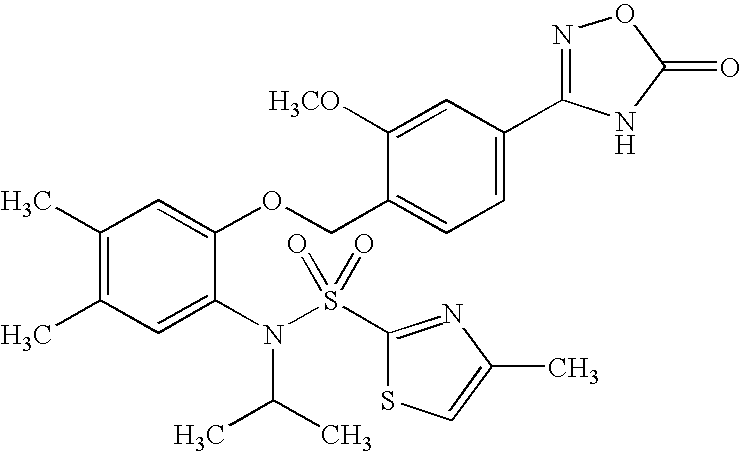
C1(C)=C(C)C=C(N(C(C)C)S(C2=NC(C)=CS2)(=O)=O)C(OCC2=CC=C(C3=NOC(=O)N3)C=C2[H3CO])=C1
